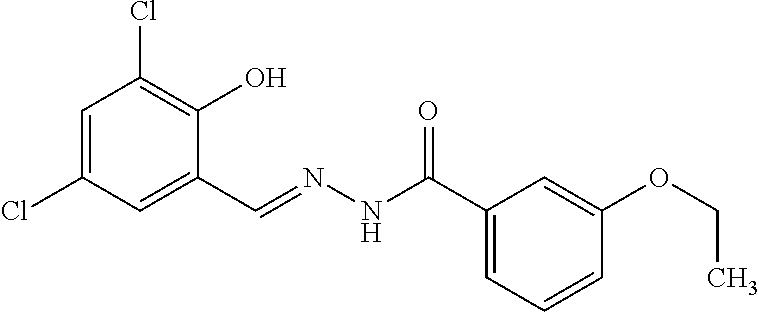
C1=C(Cl)C=C(C=NNC(C2=CC=CC(OCC)=C2)=O)C(O)=C1Cl
